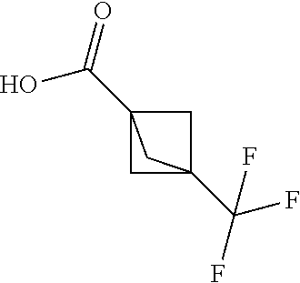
OC(C12CC(C(F)(F)F)(C1)C2)=O
